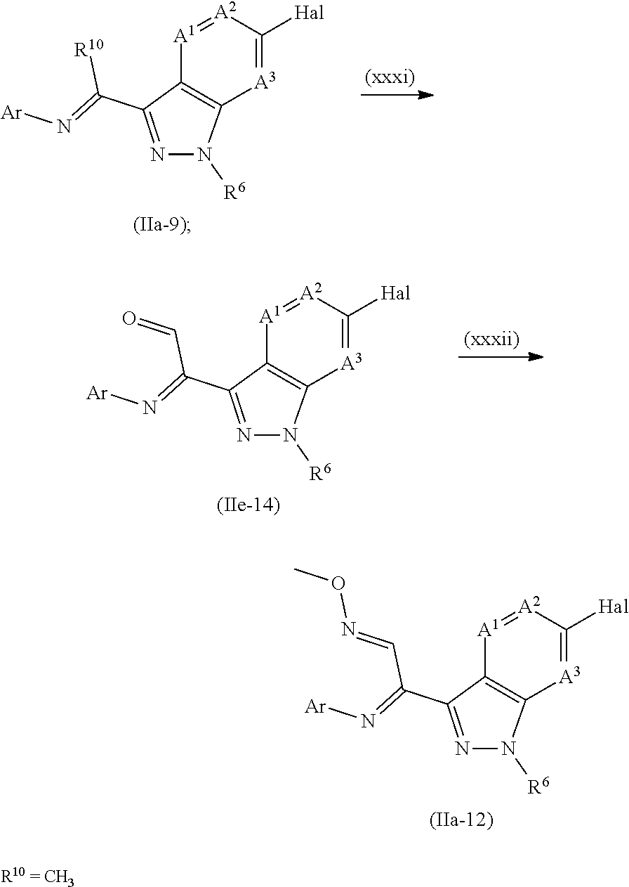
[A1]1=[A2]C([Hal])=[A3]C2=C1C(C(=N[Ar])[R10])=NN2[R6].[A1]1=[A2]C([Hal])=[A3]C2=C1C(C(=N[Ar])C=O)=NN2[R6].[A1]1=[A2]C([Hal])=[A3]C2=C1C(C(=N[Ar])C=NOC)=NN2[R6]
